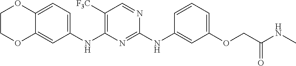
C1COC2=CC(NC3=C([F3C])C=NC(NC4=CC(OCC(=O)NC)=CC=C4)=N3)=CC=C2O1
